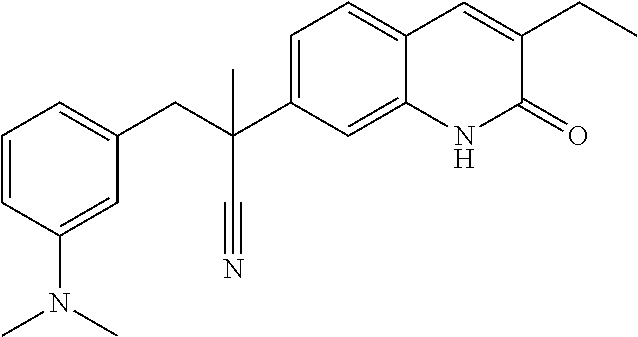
C1=CC(N(C)C)=CC(CC(C2=CC=C3C(=C2)NC(=O)C(CC)=C3)(C#N)C)=C1
